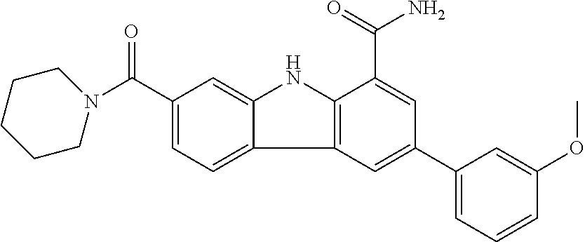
C1(C(=O)N2CCCCC2)=CC=C2C(=C1)NC1=C2C=C(C2=CC=CC(OC)=C2)C=C1C(=O)N
